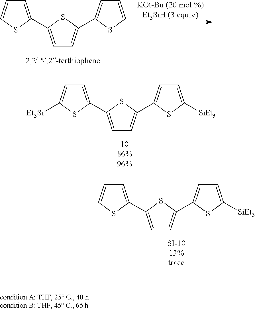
C1=C(C2=CC=C(C3=CC=CS3)S2)SC=C1.C1=C(C2=CC=C(C3=CC=C([SiEt3])S3)S2)SC([Et3Si])=C1.C1=C(C2=CC=C(C3=CC=C([SiEt3])S3)S2)SC=C1
